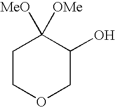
C1COCC(O)C1([OMe])[MeO]
